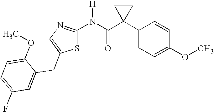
C1(C2(C(N([H])C3=NC=C(CC4=CC(F)=CC=C4OC)S3)=O)CC2)=CC=C(OC)C=C1
